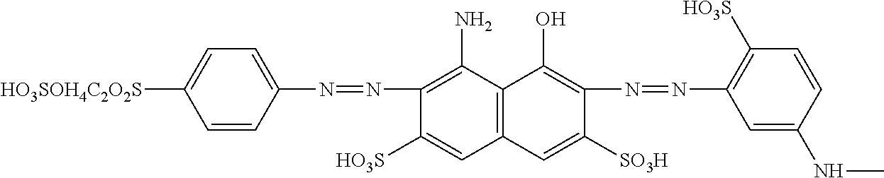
C1=CC(N=NC2=C(N)C3=C(C=C2[HO3S])C=C([SO3H])C(N=NC2=C([HO3S])C=CC(NC)=C2)=C3O)=CC=C1[HO3SOH4C2O2S]
